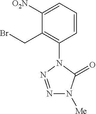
C1=CC=C([O2N])C(CBr)=C1N1N=NN([Me])C1=O
